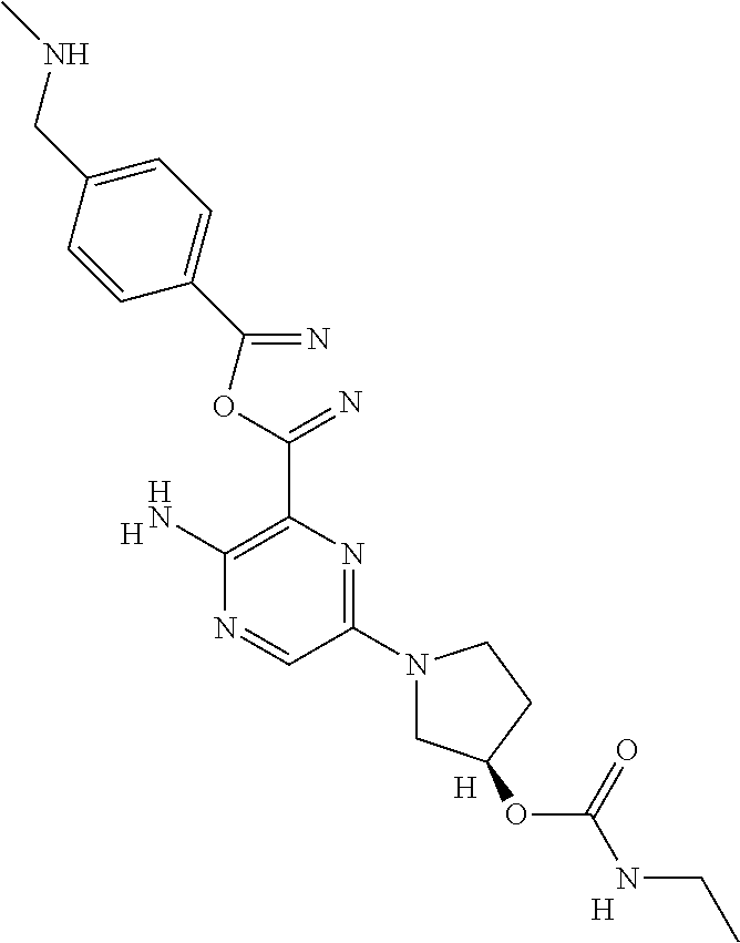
[H].C1(N2CC(OC(NCC)=O)CC2)=NC(C(=N)OC(=N)C2=CC=C(CNC)C=C2)=C(N)N=C1.[H].[H]
